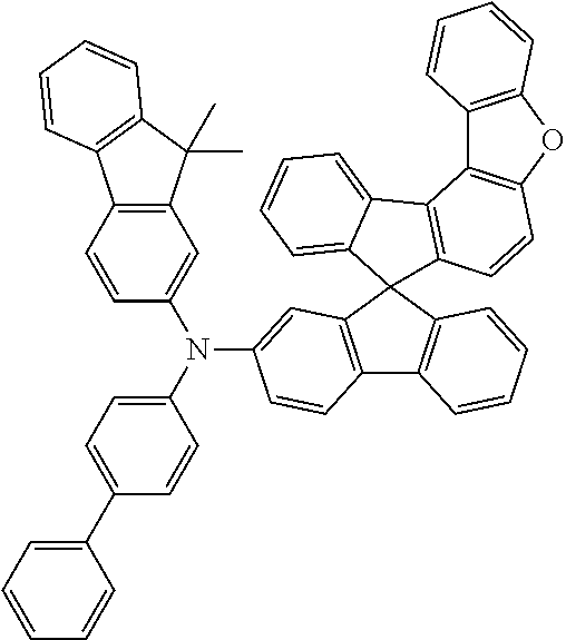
N(C1=CC=C(C2=CC=CC=C2)C=C1)(C1=CC2=C(C=C1)C1=C(C2(C)C)C=CC=C1)C1=CC2=C(C3=C(C24C2=C(C5=C(OC6=C5C=CC=C6)C=C2)C2=CC=CC=C24)C=CC=C3)C=C1
